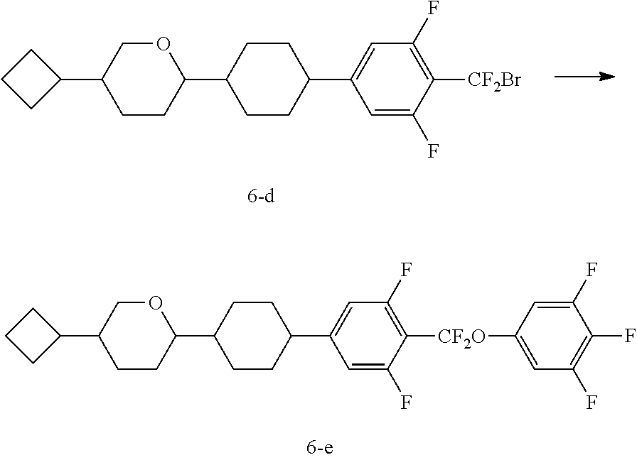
C1CCC1C1CCC(C2CCC(C3=CC(F)=C([CF2Br])C(F)=C3)CC2)OC1.C1CCC1C1CCC(C2CCC(C3=CC(F)=C([CF2O]C4=CC(F)=C(F)C(F)=C4)C(F)=C3)CC2)OC1
